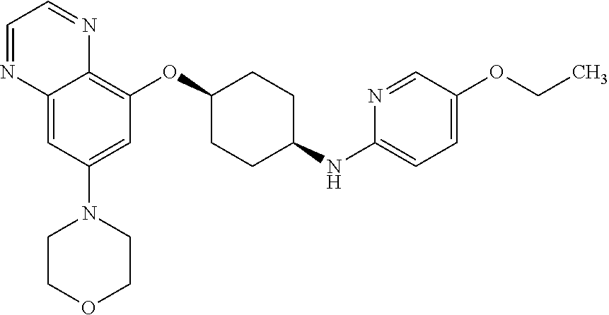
C1=NC2=CC(N3CCOCC3)=CC(OC3CCC(NC4=CC=C(OCC)C=N4)CC3)=C2N=C1
